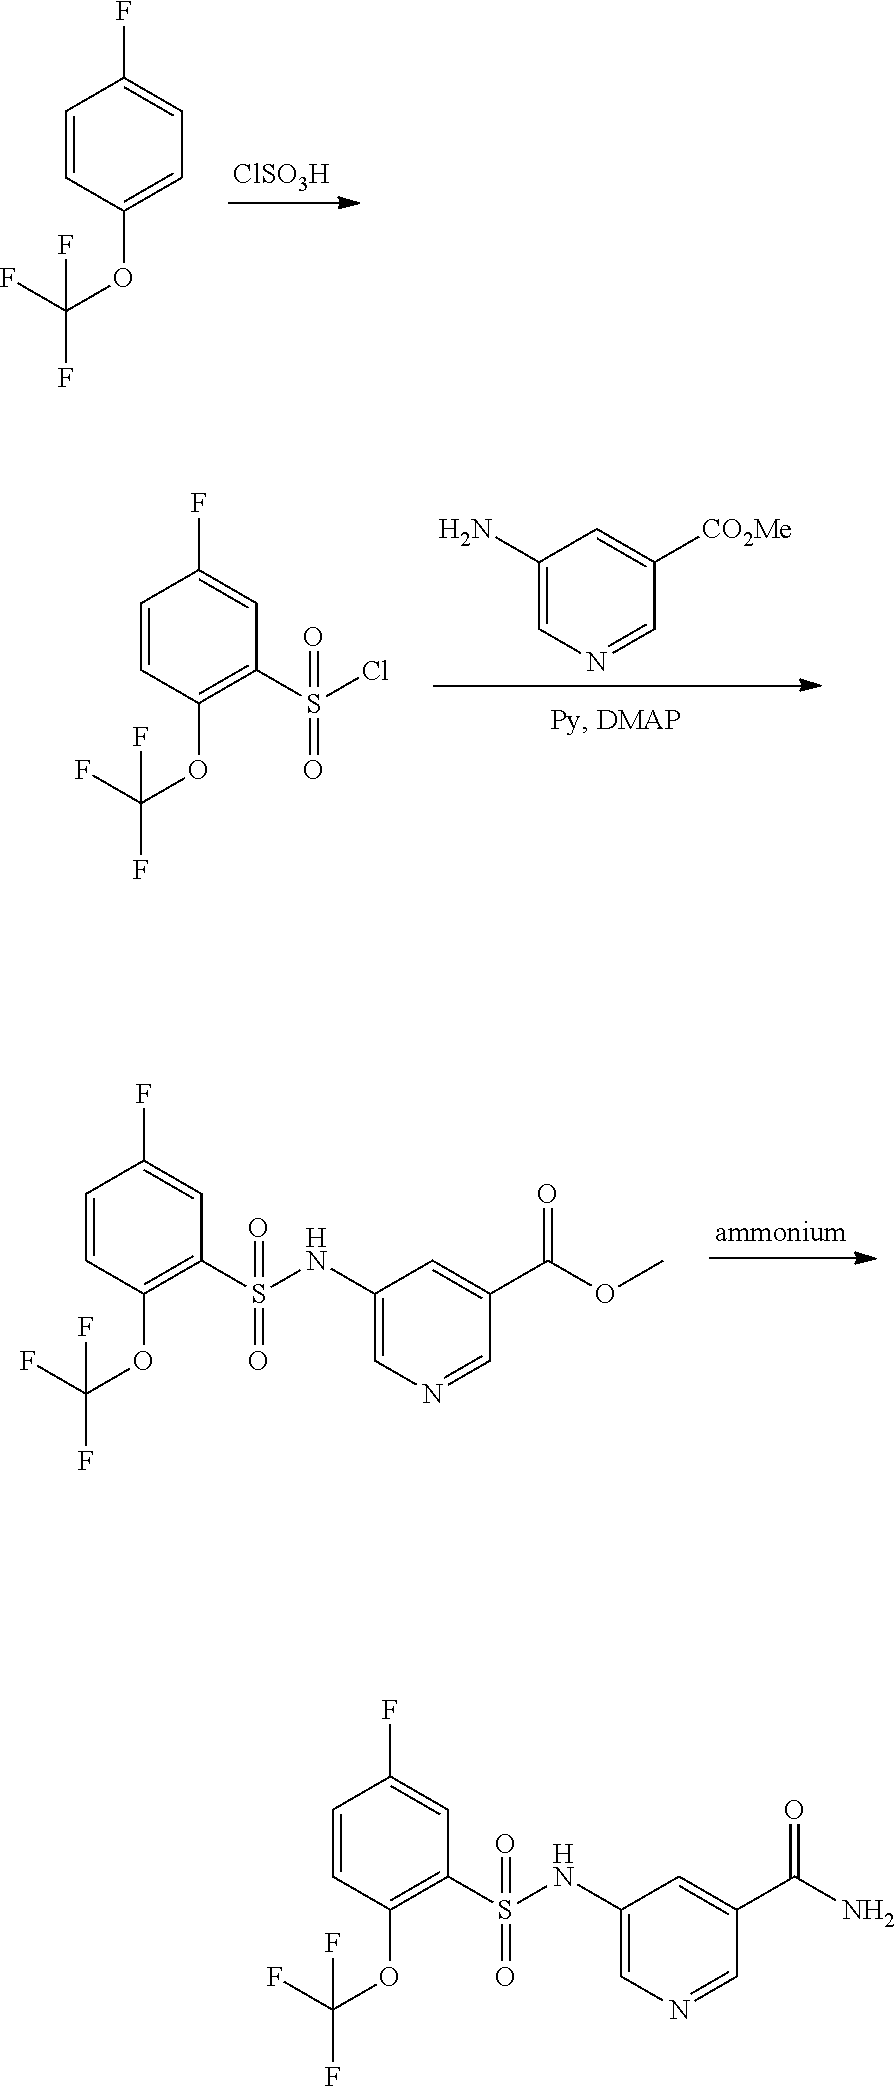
[ClSO3H].C1=CC(OC(F)(F)F)=CC=C1F.C1(N)=CN=CC([CO2Me])=C1.C1=CC(OC(F)(F)F)=C(S(=O)(=O)Cl)C=C1F.C1=CC(OC(F)(F)F)=C(S(=O)(=O)NC2=CN=CC(C(OC)=O)=C2)C=C1F.C1=CC(OC(F)(F)F)=C(S(=O)(=O)NC2=CN=CC(C(N)=O)=C2)C=C1F
